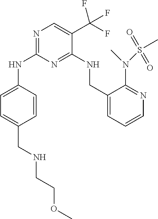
C1=C(NC2=NC=C(C(F)(F)F)C(NCC3=CC=CN=C3N(C)S(C)(=O)=O)=N2)C=CC(CNCCOC)=C1
